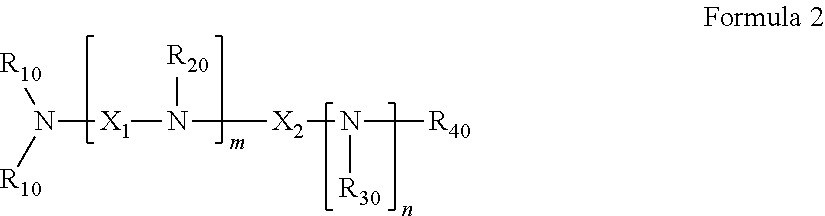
N([X1]N([X2]N([R30])[R40])[R20])([R10])[R10]
